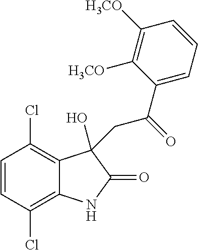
C1=CC(Cl)=C2C(=C1Cl)C(O)(CC(C1=CC=CC([H3CO])=C1[H3CO])=O)C(=O)N2
